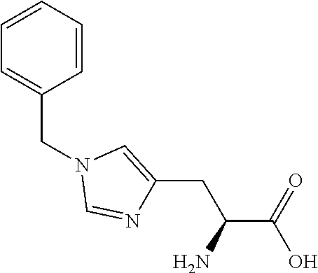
C1(CC(C(O)=O)N)=CN(CC2=CC=CC=C2)C=N1
